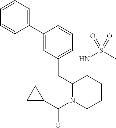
C1(C2=CC(CC3N(C(C4CC4)O)CCCC3NS(C)(=O)=O)=CC=C2)=CC=CC=C1
